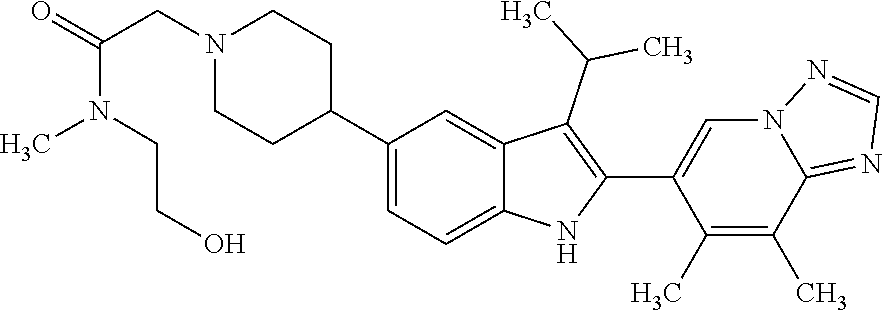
C1(C2CCN(CC(N(C)CCO)=O)CC2)=CC=C2C(=C1)C(C(C)C)=C(C1=CN3C(=NC=N3)C(C)=C1C)N2
